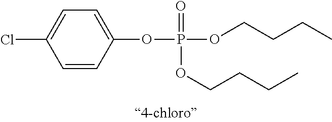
C1=CC(OP(OCCCC)(=O)OCCCC)=CC=C1Cl
